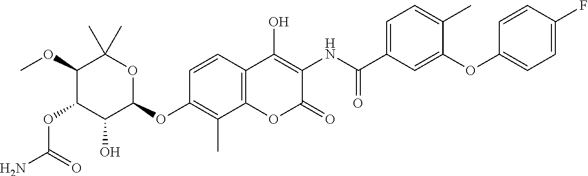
NC(=O)OC1C(O)C(OC2=C(C)C3=C(C=C2)C(O)=C(NC(=O)C2=CC=C(C)C(OC4=CC=C(F)C=C4)=C2)C(=O)O3)OC(C)(C)C1OC
